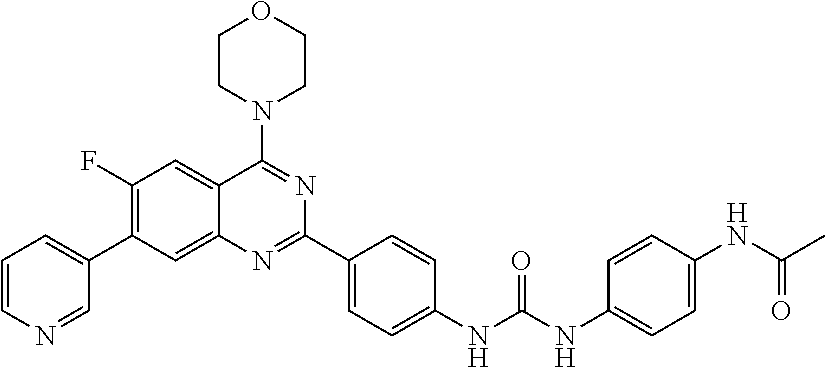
C1=CN=CC(C2=C(F)C=C3C(=C2)N=C(C2=CC=C(NC(NC4=CC=C(NC(C)=O)C=C4)=O)C=C2)N=C3N2CCOCC2)=C1
